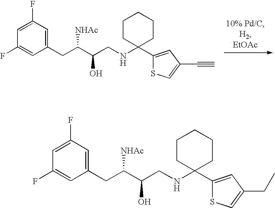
C1CC(NCC(C(CC2=CC(F)=CC(F)=C2)[NHAc])O)(C2=CC(C#C)=CS2)CCC1.C1CC(NCC(C(CC2=CC(F)=CC(F)=C2)[NHAc])O)(C2=CC(CC)=CS2)CCC1
